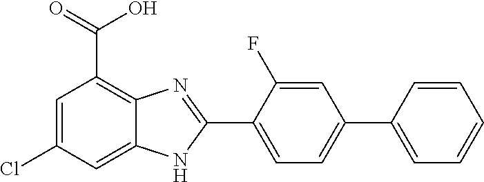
C1=C(Cl)C=C2C(=C1C(=O)O)N=C(C1=CC=C(C3=CC=CC=C3)C=C1F)N2
